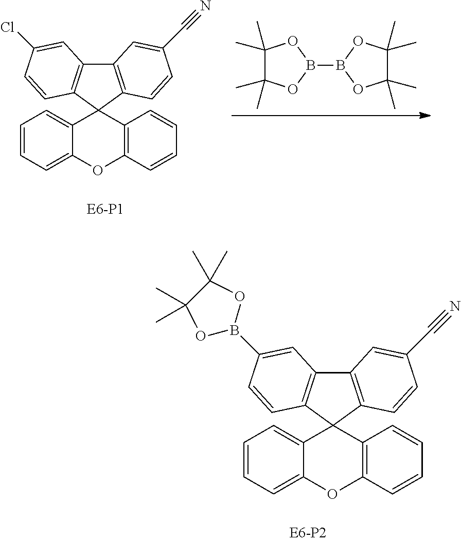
C12=C(C=CC(C#N)=C1)C1(C3=C2C=C(Cl)C=C3)C2=CC=CC=C2OC2=C1C=CC=C2.C1(C)(C)C(C)(C)OB(B2OC(C)(C)C(C)(C)O2)O1.C12=C(C=CC(C#N)=C1)C1(C3=C2C=C(B2OC(C)(C)C(C)(C)O2)C=C3)C2=CC=CC=C2OC2=C1C=CC=C2
